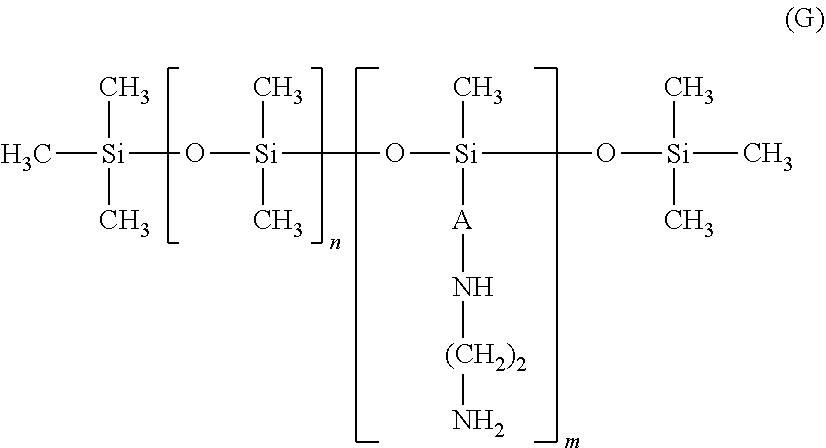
O([Si](C)(C)O[Si](O[Si](C)(C)C)(C)[A]N[(CH2)2]N)[Si](C)(C)C
